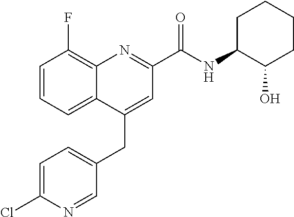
C1=C(Cl)N=CC(CC2=CC(C(NC3C(O)CCCC3)=O)=NC3=C(F)C=CC=C23)=C1
